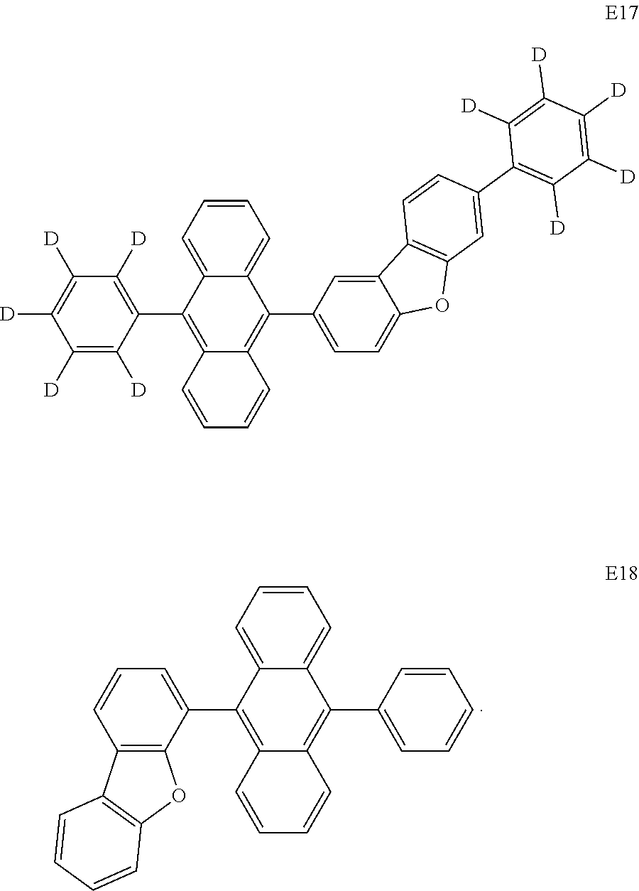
C12=C(C=CC=C1C1=C3C(=C(C4=CC=CC=C4)C4=CC=CC=C41)C=CC=C3)C1=C(O2)C=CC=C1.C1([D])=C([D])C([D])=C([D])C([D])=C1C1=C2C(=C(C3=CC=C4C(=C3)C3=C(O4)C=C(C4=C([D])C([D])=C([D])C([D])=C4[D])C=C3)C3=CC=CC=C31)C=CC=C2
